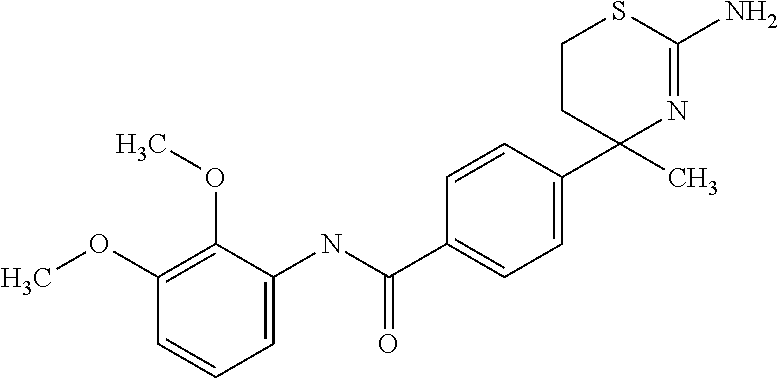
C1CC(C)(C2=CC=C(C(NC3=CC=CC(OC)=C3OC)=O)C=C2)N=C(N)S1
